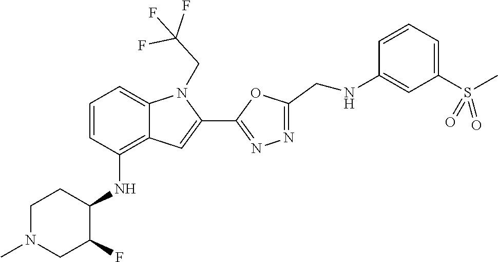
N1=C(C2=CC3=C(NC4C(F)CN(C)CC4)C=CC=C3N2CC(F)(F)F)OC(CNC2=CC(S(C)(=O)=O)=CC=C2)=N1
